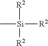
[Si]([R2])(C)([R2])[R2]
